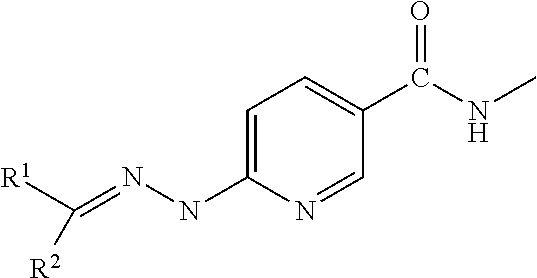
[R1]C(=NNC1=CC=C(C(NC)=O)C=N1)[R2]
